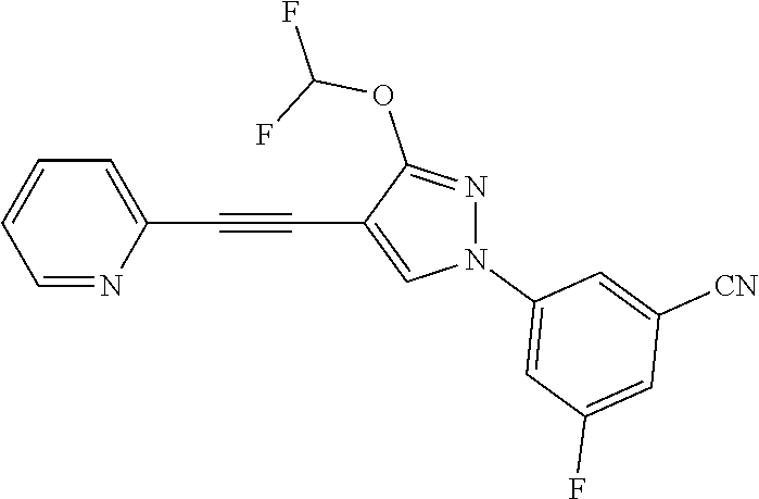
C1=NC(C#CC2=CN(C3=CC(F)=CC([CN])=C3)N=C2OC(F)F)=CC=C1
